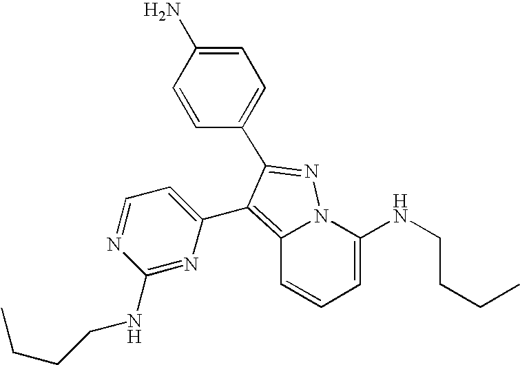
NC1=CC=C(C2=NN3C(NCCCC)=CC=CC3=C2C2=CC=NC(NCCCC)=N2)C=C1
